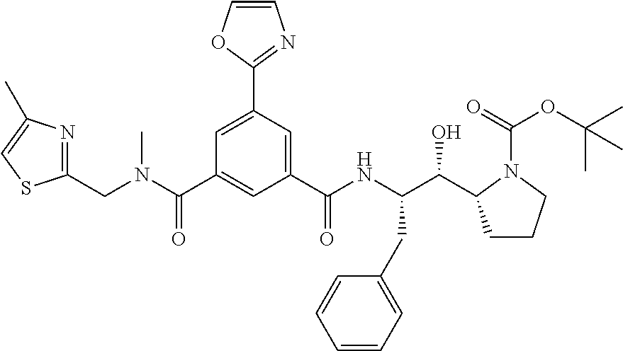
C1=C(C2=NC=CO2)C=C(C(NC(C(O)C2CCCN2C(=O)OC(C)(C)C)CC2=CC=CC=C2)=O)C=C1C(=O)N(CC1=NC(C)=CS1)C
